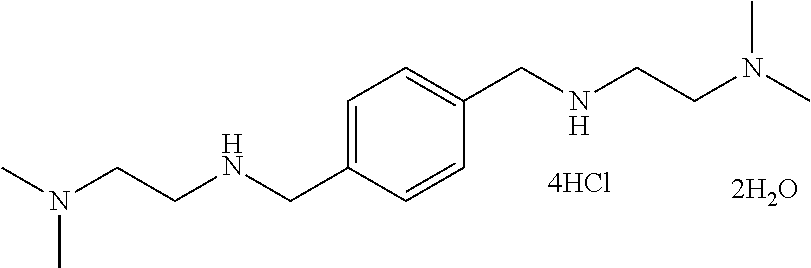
C1=CC(CNCCN(C)C)=CC=C1CNCCN(C)C
